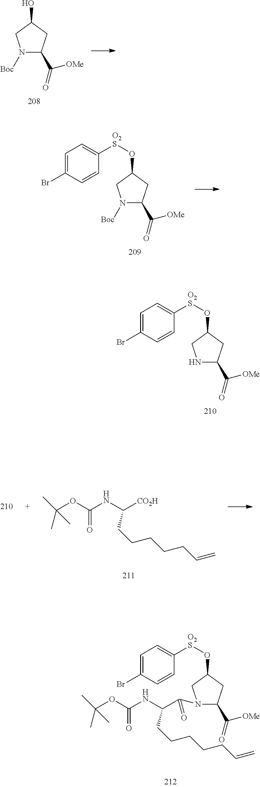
N1C(C(=O)[OMe])CC(O[O2S]C2=CC=C(Br)C=C2)C1.N1([Boc])C(C(=O)[OMe])CC(O)C1.N1([Boc])C(C(=O)[OMe])CC(O[O2S]C2=CC=C(Br)C=C2)C1.O(C(NC([CO2H])CCCCCC=C)=O)C(C)(C)C.N1(C(C(NC(OC(C)(C)C)=O)CCCCCC=C)=O)C(C(=O)[OMe])CC(O[O2S]C2=CC=C(Br)C=C2)C1
